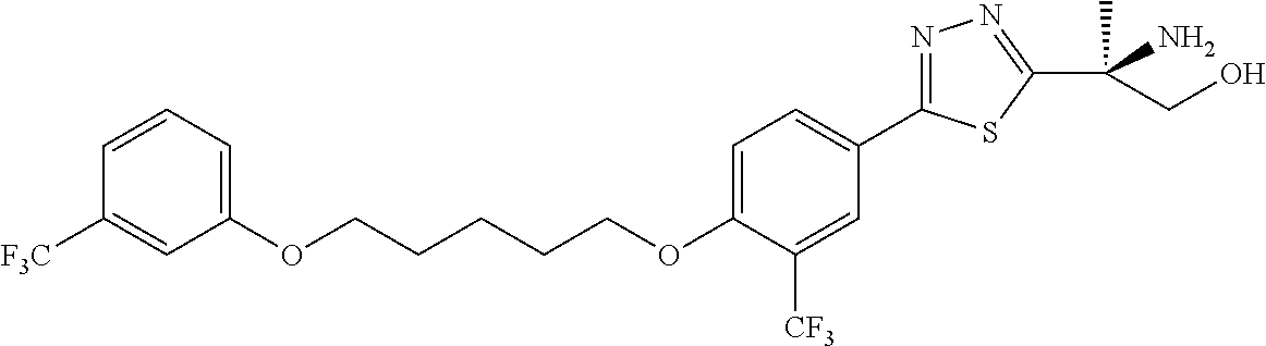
O(CCCCCOC1=CC=C(C2=NN=C(C(N)(C)CO)S2)C=C1[CF3])C1=CC=CC([F3C])=C1
